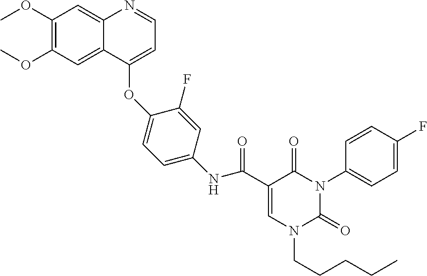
C1(OC)=C(OC)C=C2C(=C1)N=CC=C2OC1=CC=C(NC(C2=CN(CCCCC)C(=O)N(C3=CC=C(F)C=C3)C2=O)=O)C=C1F
